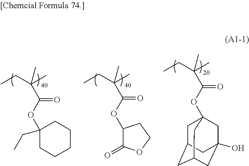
C1(OC(C(C)(C)CC)=O)(CC)CCCCC1.O(C(C(C)(C)CC)=O)C1C(=O)OCC1.O(C(C(C)(C)CC)=O)C12CC3CC(CC(O)(C1)C3)C2
